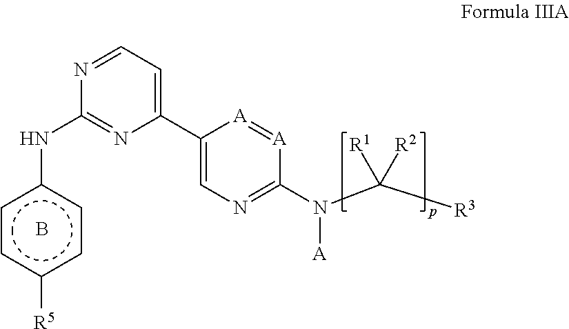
C1=NC(Nc2ccc([R5])cc2)=NC(C2=CN=C(N(C([R3])([R1])[R2])[A])[A]=[A]2)=C1.B
